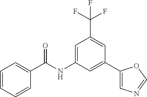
C1=CC=CC(C(NC2=CC(C(F)(F)F)=CC(C3=CN=CO3)=C2)=O)=C1
